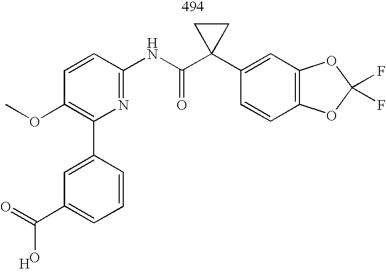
O=C(C1=CC=CC(C2=C(OC)C=CC(NC(C3(C4=CC5=C(C=C4)OC(F)(F)O5)CC3)=O)=N2)=C1)O.[H]
